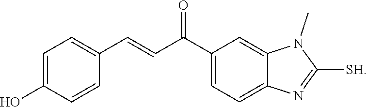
C1=C(O)C=CC(C=CC(C2=CC=C3C(=C2)N(C)C([SH])=N3)=O)=C1
